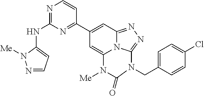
N1=C(NC2=CC=NN2[Me])N=C(C2=CC3=NN=C4N3C(=C2)N([Me])C(=O)N4CC2=CC=C(Cl)C=C2)C=C1
